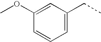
C1=CC=C(CC)C=C1OC
